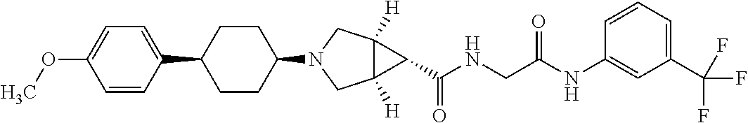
C1(C2CCC(N3CC4([H])C([H])(C3)C4C(NCC(=O)NC3=CC(C(F)(F)F)=CC=C3)=O)CC2)=CC=C(OC)C=C1
